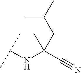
CC(C#N)(NC(C)C)CC(C)C
